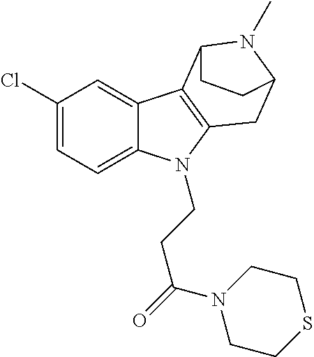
C1(Cl)=CC=C2C(=C1)C1=C(N2CCC(=O)N2CCSCC2)CC2N(C)C1CC2
